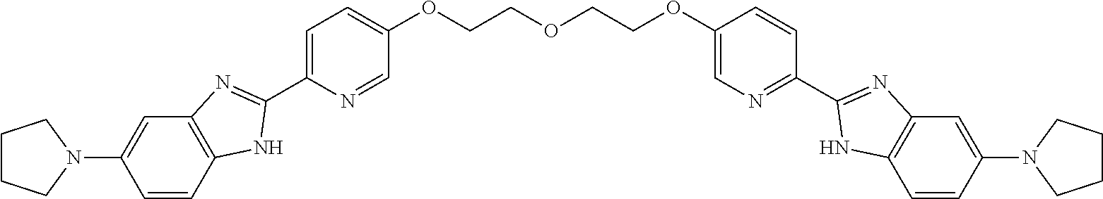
C1=CC2=C(C=C1N1CCCC1)N=C(C1=CC=C(OCCOCCOC3=CN=C(C4=NC5=C(C=CC(N6CCCC6)=C5)N4)C=C3)C=N1)N2
